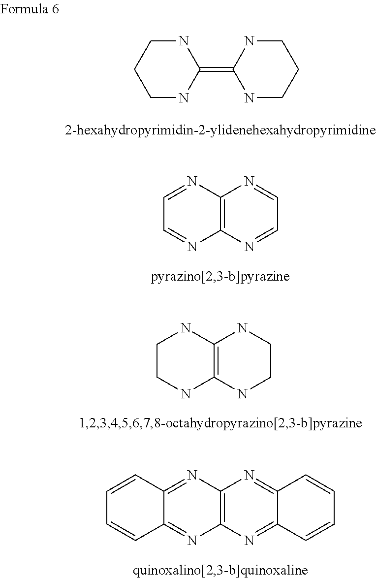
C1=NC2=C(N=C1)N=CC=N2.C1CNC2=C(N1)NCCN2.C12=NC3=C(N=C1C=CC=C2)N=C1C(=N3)C=CC=C1.C1NC(=C2NCCCN2)NCC1
